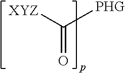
[XYZ]C([PHG])=O
